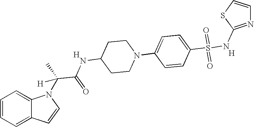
C1=CC=C2C(=C1)N(C(C(NC1CCN(C3=CC=C(S(=O)(=O)NC4=NC=CS4)C=C3)CC1)=O)(C)[H])C=C2.[H].[H]
